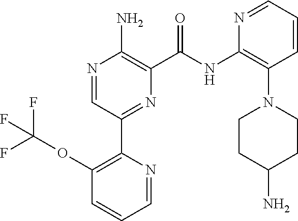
N1=CC(C2=C(OC(F)(F)F)C=CC=N2)=NC(C(NC2=C(N3CCC(N)CC3)C=CC=N2)=O)=C1N
